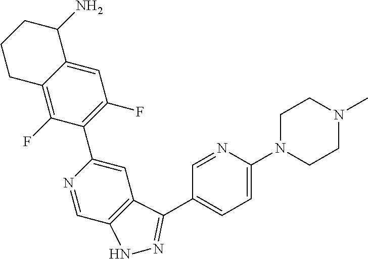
C1=C2C(=C(F)C(C3=CC4=C(C=N3)NN=C4C3=CC=C(N4CCN(C)CC4)N=C3)=C1F)CCCC2N
